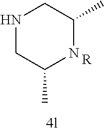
N1CC(C)NC(C)C1.[R]
